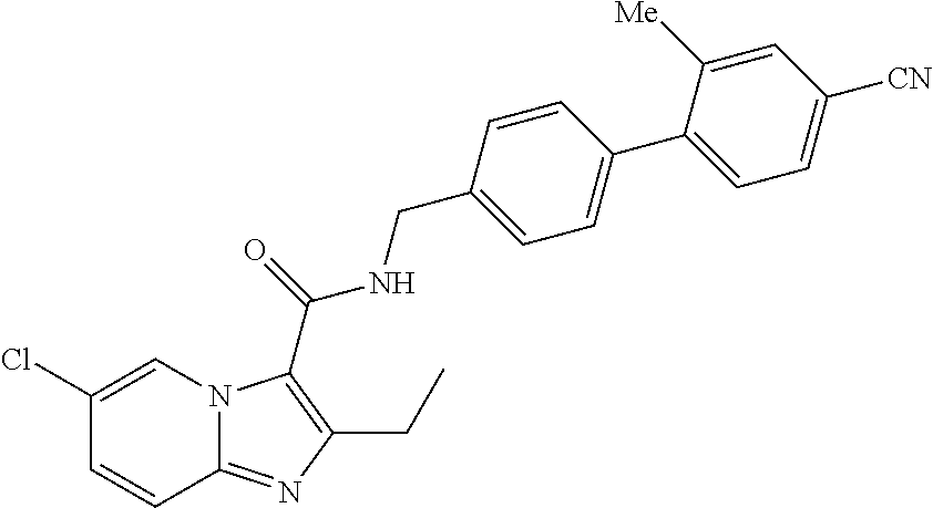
C1(Cl)=CN2C(=NC(CC)=C2C(=O)NCC2=CC=C(C3=CC=C([CN])C=C3[Me])C=C2)C=C1
